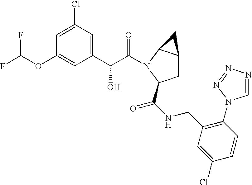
C1=C(Cl)C=C(C(C(=O)N2C3C(CC2C(NCC2=C(N4C=NN=N4)C=CC(Cl)=C2)=O)C3)O)C=C1OC(F)F
